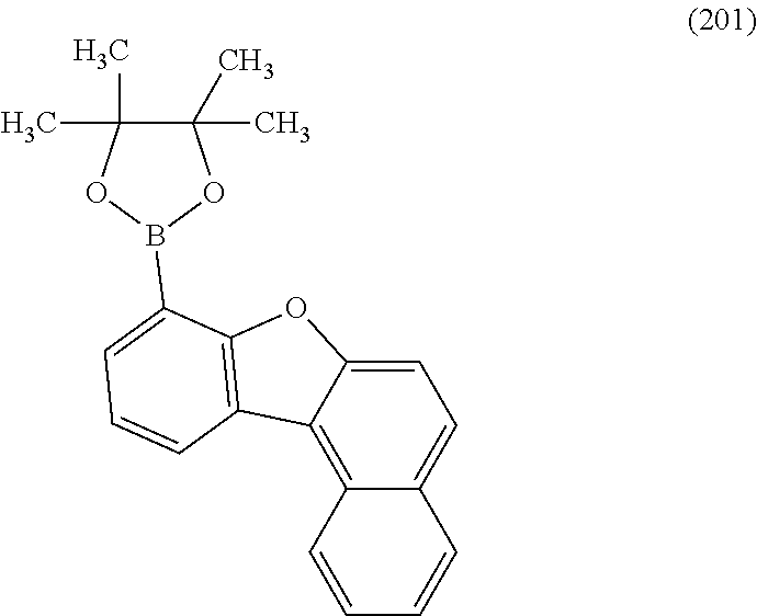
C1=C2C(=C3C(=C1)C=CC=C3)C1=C(O2)C(B2OC(C)(C)C(C)(C)O2)=CC=C1
